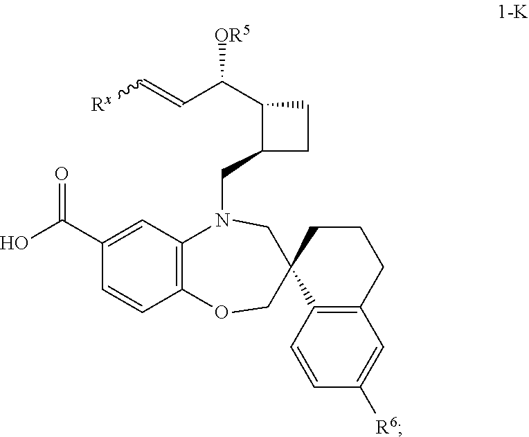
C1(C(O)=O)=CC2=C(C=C1)OCC1(C3=C(C=C([R6])C=C3)CCC1)CN2CC1CCC1C(C=C[Rx])[OR5]
